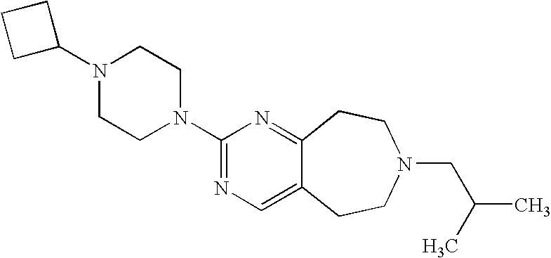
C1C(N2CCN(C3=NC=C4C(=N3)CCN(CC(C)C)CC4)CC2)CC1
